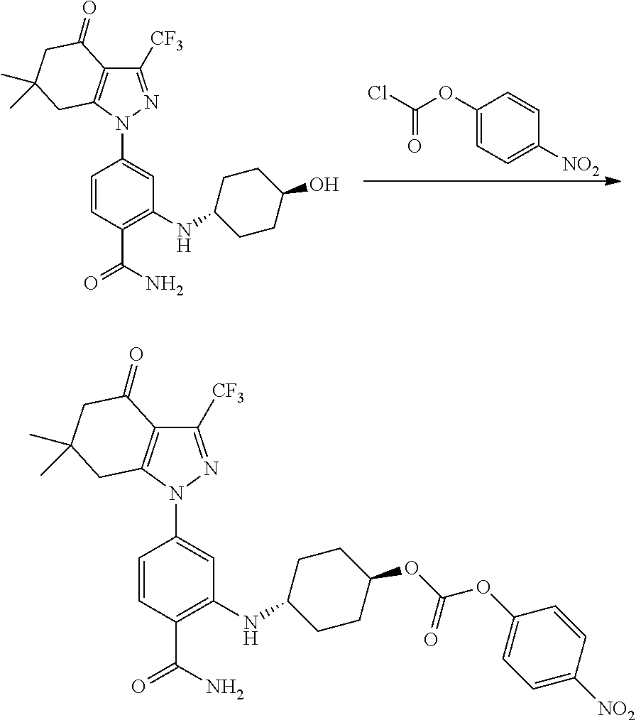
C1=CC(C(N)=O)=C(NC2CCC(O)CC2)C=C1N1N=C([CF3])C2=C1CC(C)(C)CC2=O.C(Cl)(OC1=CC=C([NO2])C=C1)=O.C1=CC(C(N)=O)=C(NC2CCC(OC(OC3=CC=C([NO2])C=C3)=O)CC2)C=C1N1N=C([CF3])C2=C1CC(C)(C)CC2=O
